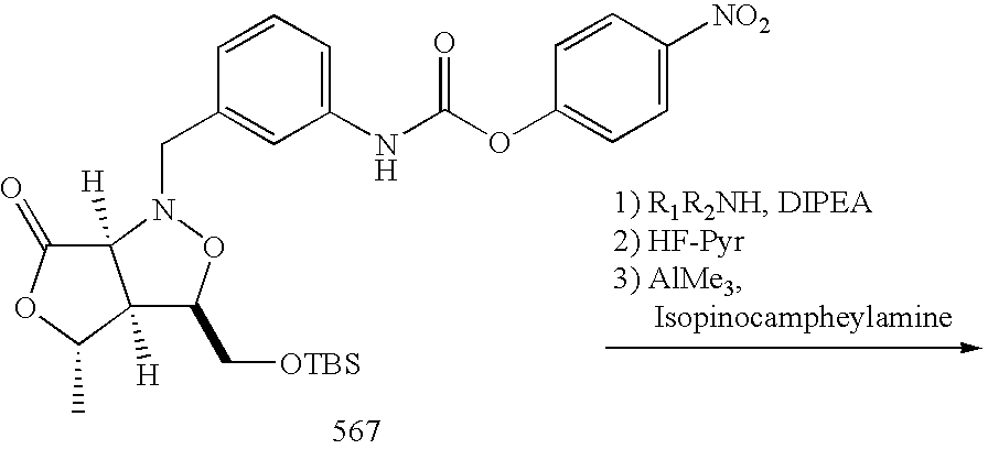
C12([H])C(C[OTBS])ON(CC3=CC(NC(=O)OC4=CC=C([NO2])C=C4)=CC=C3)C1([H])C(=O)OC2C
